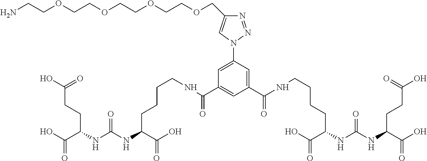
NCCOCCOCCOCCOCC1=CN(C2=CC(C(NCCCCC(NC(NC(C(O)=O)CCC(O)=O)=O)C(O)=O)=O)=CC(C(NCCCCC(NC(NC(C(O)=O)CCC(O)=O)=O)C(O)=O)=O)=C2)N=N1
